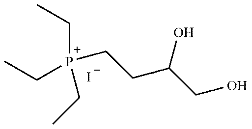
[P+](CCC(CO)O)(CC)(CC)CC.[I-]
